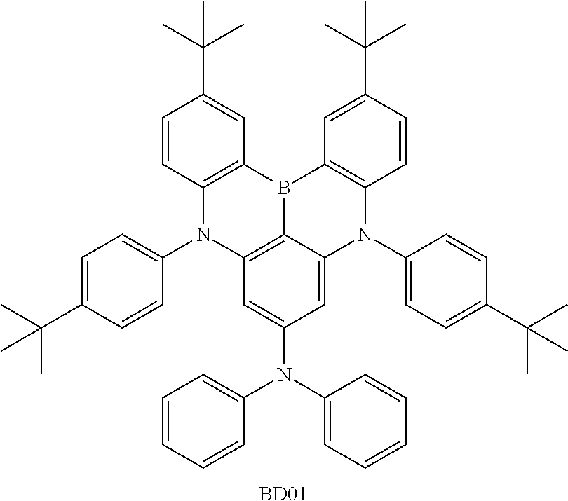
C1=CC2=C(C=C1C(C)(C)C)B1C3=C(N2C2=CC=C(C(C)(C)C)C=C2)C=C(N(C2=CC=CC=C2)C2=CC=CC=C2)C=C3N(C2=CC=C(C(C)(C)C)C=C2)C2=C1C=C(C(C)(C)C)C=C2.[BD01]
